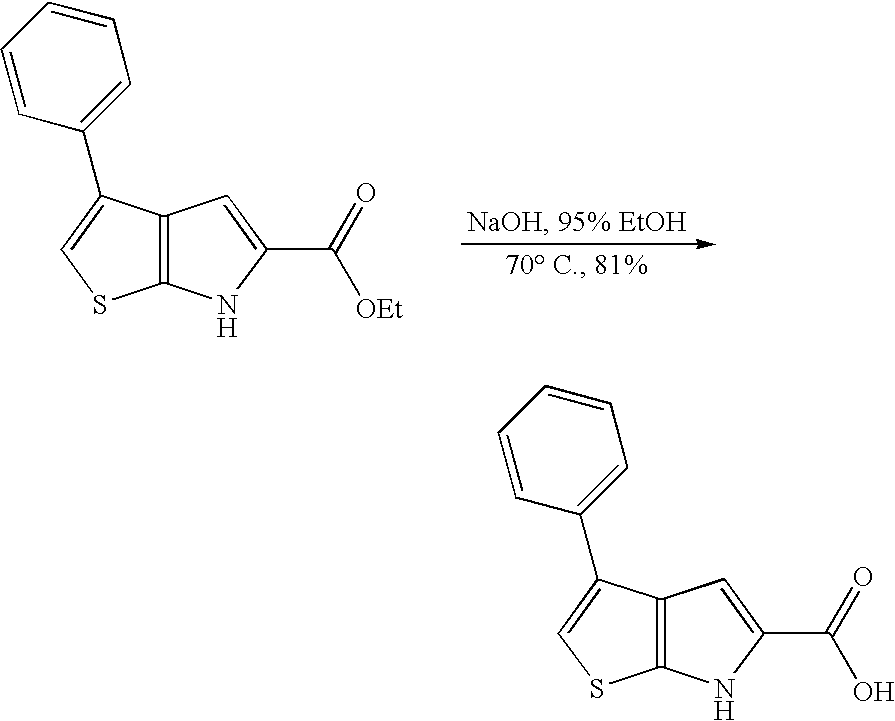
C12=C(C(C3=CC=CC=C3)=CS1)C=C(C(=O)[OEt])N2.C12=C(C(C3=CC=CC=C3)=CS1)C=C(C(=O)O)N2
